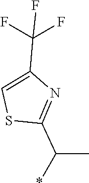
S1C(C(*)C)=NC(C(F)(F)F)=C1
